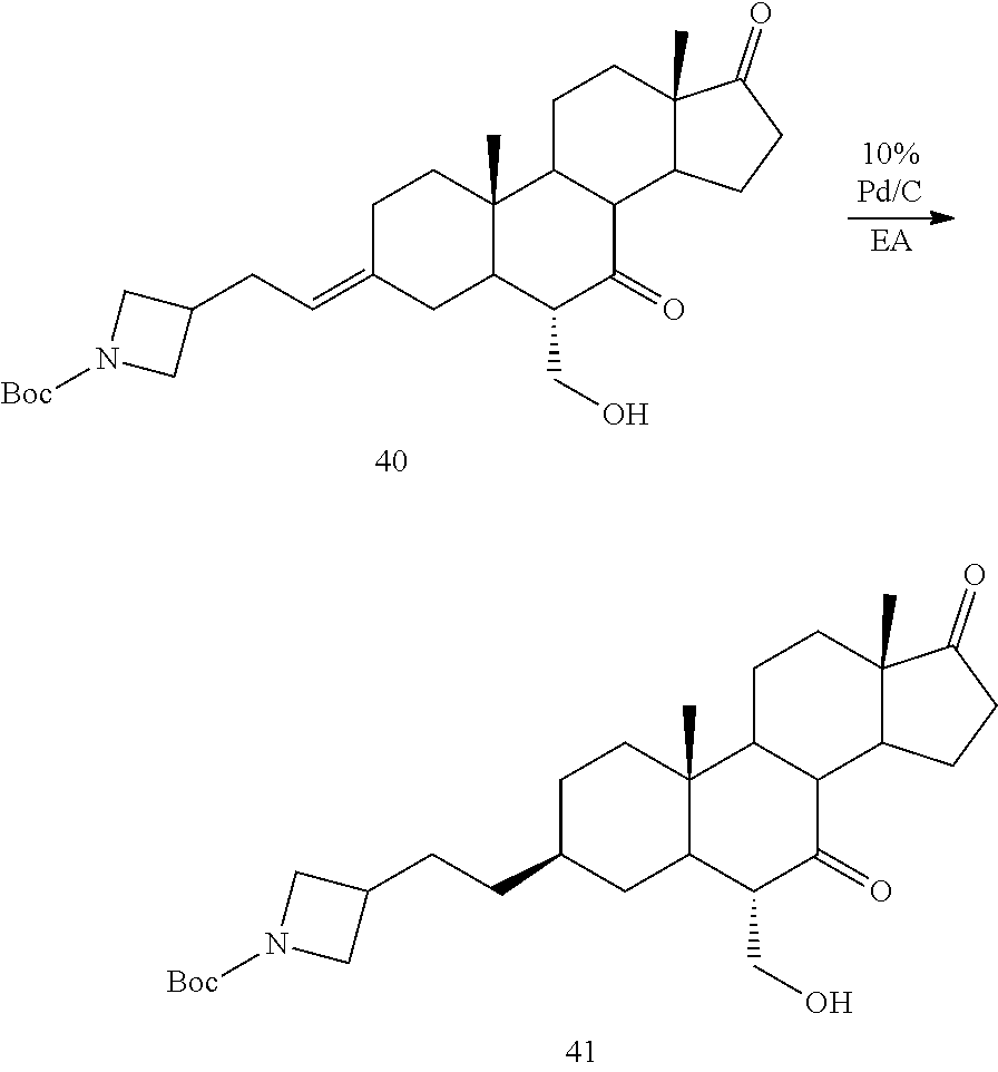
C1CC2(C)C(CC1=CCC1CN([Boc])C1)C(CO)C(=O)C1C2CCC2(C)C1CCC2=O.C1CC2(C)C(CC1CCC1CN([Boc])C1)C(CO)C(=O)C1C2CCC2(C)C1CCC2=O
